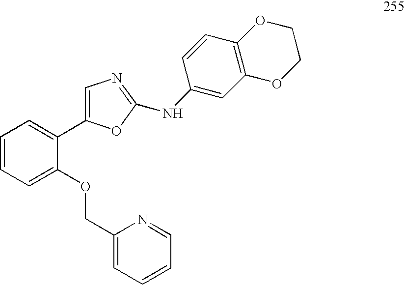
C1=CC=C(OCC2=CC=CC=N2)C(C2=CN=C(NC3=CC4=C(C=C3)OCCO4)O2)=C1
